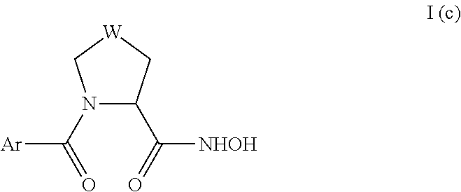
N1(C(=O)[Ar])C(C(=O)[NHOH])C[W]C1
